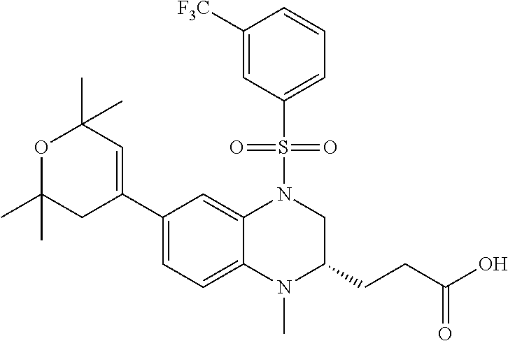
C1(C2=CC(C)(C)OC(C)(C)C2)=CC=C2C(=C1)N(S(C1=CC=CC([F3C])=C1)(=O)=O)CC(CCC(O)=O)N2C
